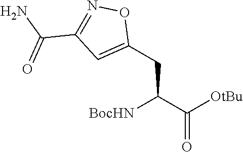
C(C(C([OtBu])=O)[BocHN])C1=CC(C(N)=O)=NO1
